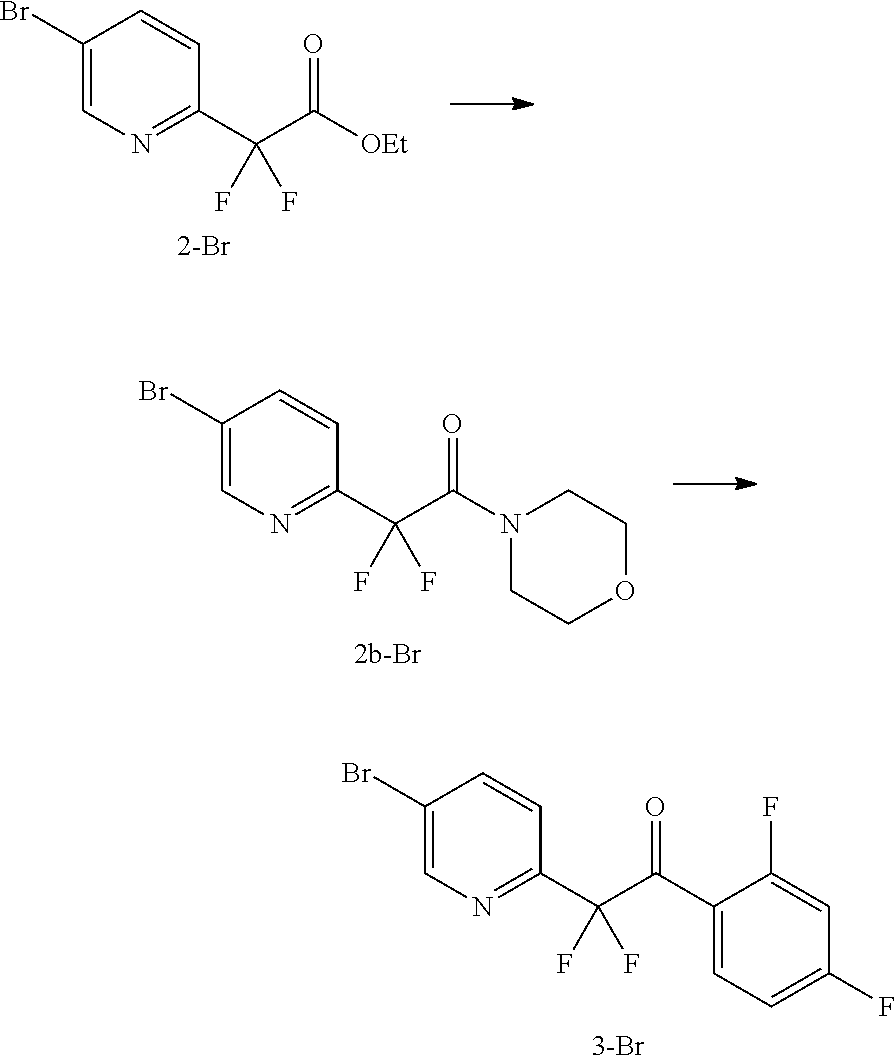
C1(Br)=CN=C(C(C([OEt])=O)(F)F)C=C1.C1(Br)=CN=C(C(C(N2CCOCC2)=O)(F)F)C=C1.C1(Br)=CN=C(C(C(C2=CC=C(F)C=C2F)=O)(F)F)C=C1
